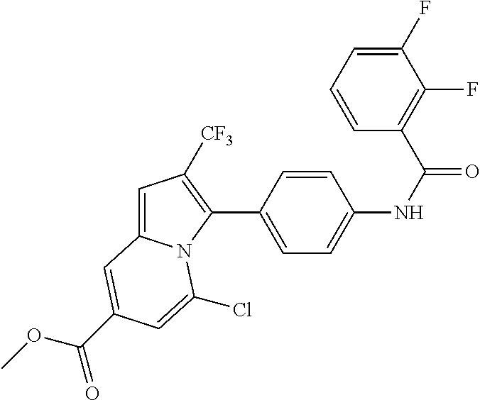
C1(C2=CC=C(NC(=O)C3=C(F)C(F)=CC=C3)C=C2)=C([CF3])C=C2N1C(Cl)=CC(C(OC)=O)=C2
